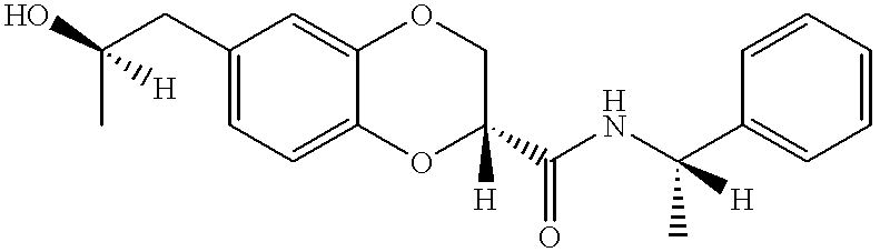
C(C)(CC1=CC=C2C(=C1)OCC(C(NC(C1=CC=CC=C1)(C)[H])=O)([H])O2)([H])O
